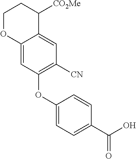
C1OC2=CC(OC3=CC=C(C(O)=O)C=C3)=C([CN])C=C2C([CO2Me])C1
